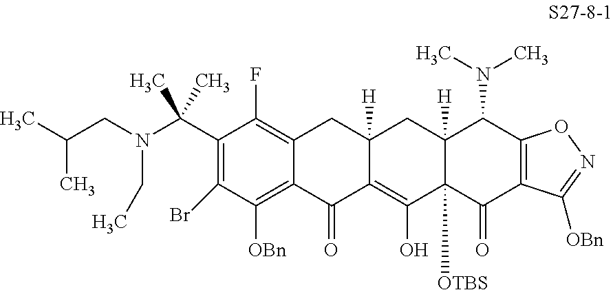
C(N(CC(C)C)CC)(C)(C)C1=C(Br)C([OBn])=C2C(=C1F)CC1([H])C(=C(O)C3([OTBS])C([H])(C1)C(N(C)C)C1=C(C3=O)C([OBn])=NO1)C2=O
